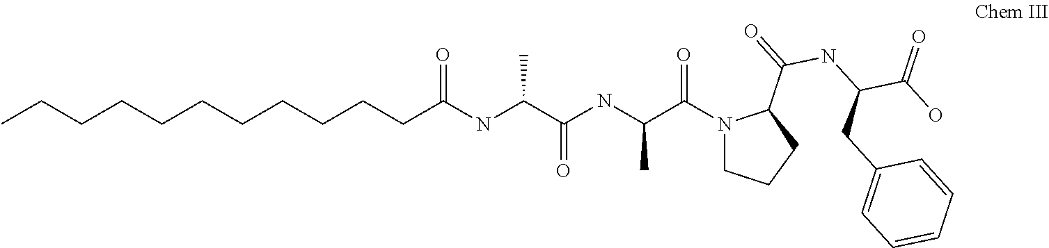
CCCCCCCCCCCC(NC(C(NC(C(=O)N1CCCC1C(=O)NC(C(O)=O)CC1=CC=CC=C1)C)=O)C)=O
